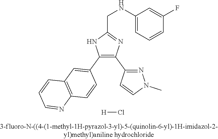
C1(NCC2=NC(C3=NN(C)C=C3)=C(C3=CC4=C(C=C3)N=CC=C4)N2)=CC=CC(F)=C1.[H]Cl
